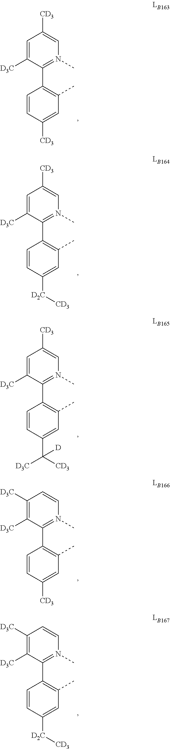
C1([D3C])=CC([CD3])=CN(C)=C1C1=C(C)C=C(C([D3C])([CD3])[D])C=C1.C1([D3C])=CC([CD3])=CN(C)=C1C1=C(C)C=C([CD3])C=C1.C1([D3C])=C([D3C])C=CN(C)=C1C1=C(C)C=C([CD3])C=C1.C1([D3C])=CC([CD3])=CN(C)=C1C1=C(C)C=C([D2C][CD3])C=C1.C1([D3C])=C([D3C])C=CN(C)=C1C1=C(C)C=C([D2C][CD3])C=C1
